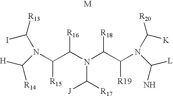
N(C(C(N(C(C(N(C([K])[R20])C([L])N)[R19])[R18])C([R17])[J])[R16])[R15])(C(I)[R13])C([H])[R14].[M]
